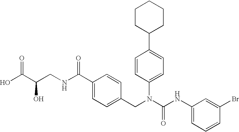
OC(C(CNC(C1=CC=C(CN(C(NC2=CC=CC(Br)=C2)=O)C2=CC=C(C3CCCCC3)C=C2)C=C1)=O)O)=O
